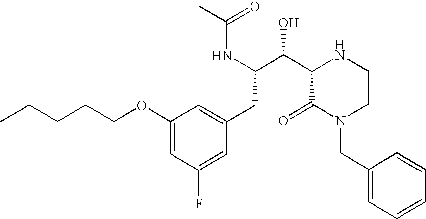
C(C(NC(=O)C)C(C1C(=O)N(CC2=CC=CC=C2)CCN1)O)C1=CC(OCCCCC)=CC(F)=C1
